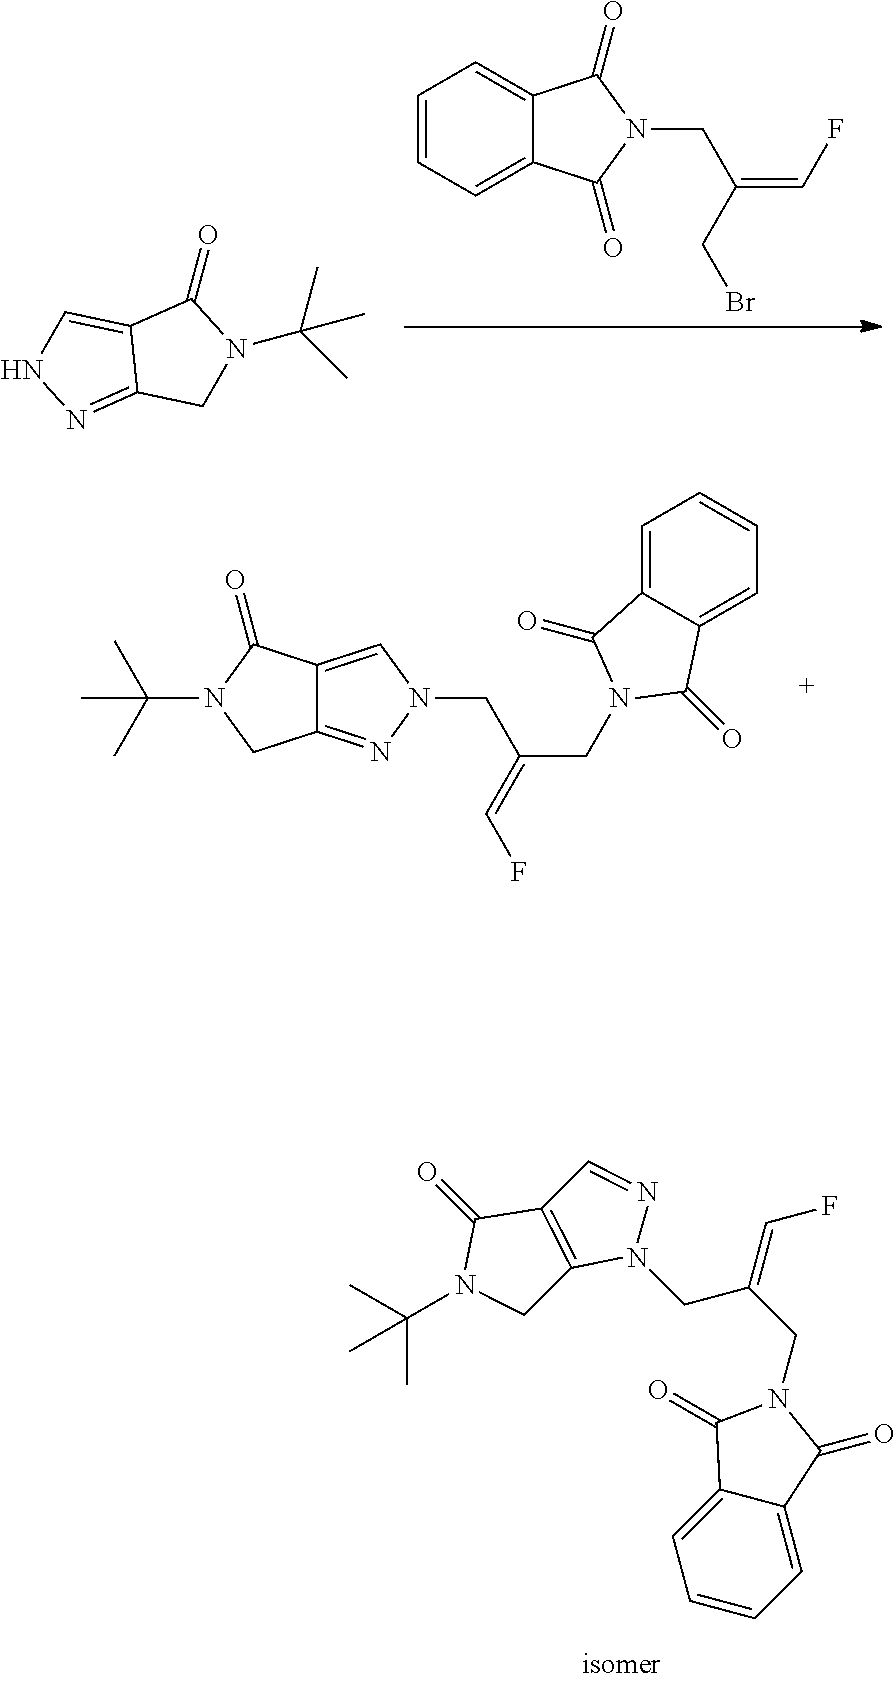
C1=CC=C2C(=C1)C(=O)N(CC(=CF)CBr)C2=O.C12=CNN=C1CN(C(C)(C)C)C2=O.C12=NN(CC(CN3C(=O)C4=CC=CC=C4C3=O)=CF)C=C1C(=O)N(C(C)(C)C)C2.C1=CC=C2C(=C1)C(=O)N(CC(CN1N=CC3=C1CN(C(C)(C)C)C3=O)=CF)C2=O
